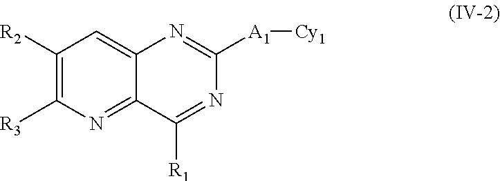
C12=CC([R2])=C([R3])N=C1C([R1])=NC([A1][Cy1])=N2
